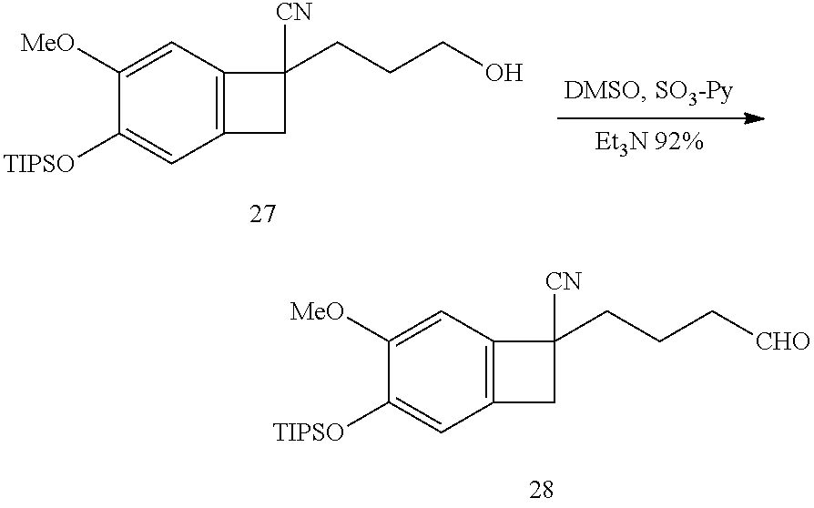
C1([MeO])=CC2=C(C=C1[TIPSO])CC2([CN])CCCO.C1([MeO])=CC2=C(C=C1[TIPSO])CC2([CN])CCC[CHO]
